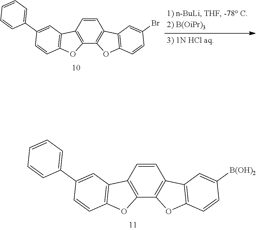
C1=CC2=C(C3=C1C1=C(O3)C=CC(Br)=C1)OC1=C2C=C(C2=CC=CC=C2)C=C1.C1=CC2=C(C3=C1C1=C(O3)C=CC([B(OH)2])=C1)OC1=C2C=C(C2=CC=CC=C2)C=C1
